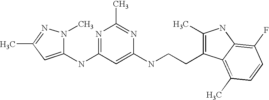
C1(NC2=NC(C)=NC(NCCC3=C(C)NC4=C(F)C=CC(C)=C34)=C2)=CC(C)=NN1C
